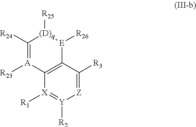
[Z]1=C([R3])C2=C([X]([R1])=[Y]1[R2])[A]([R23])=C([R24])[(D)q]([R25])[E]2[R26]
